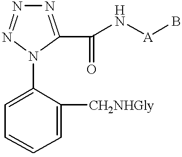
N1=C(C(N[A]B)=O)N(C2=CC=CC=C2[CH2NHGly])N=N1
